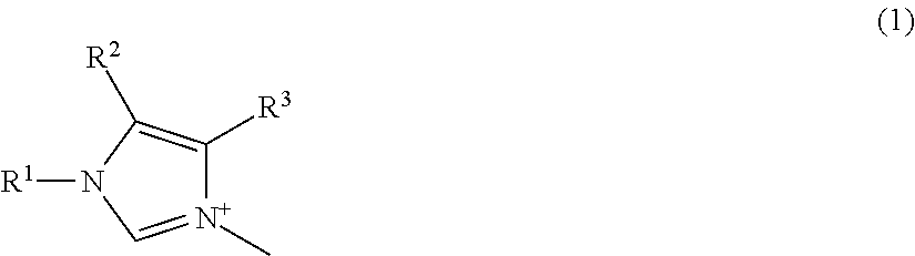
[N+]1(C)=CN([R1])C([R2])=C1[R3]
